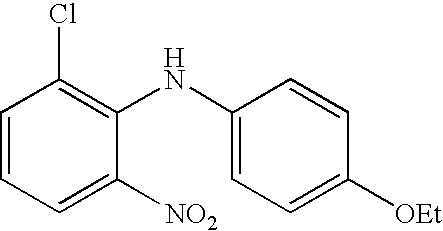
C1=CC=C([NO2])C(NC2=CC=C([OEt])C=C2)=C1Cl
